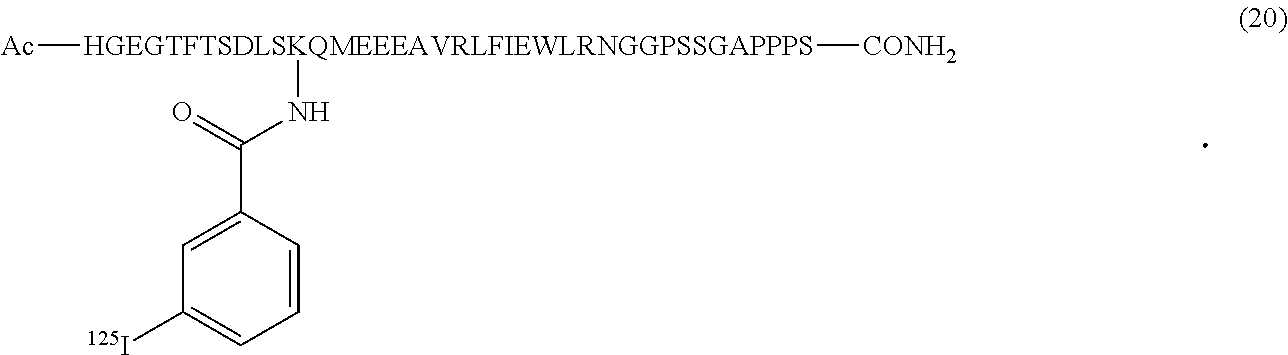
[HGEGTFTSDLSKQMEEEAVRLFIEWLRNGGPSSGAPPPS]([Ac])(NC(C1=CC([125I])=CC=C1)=O)[CONH2]
